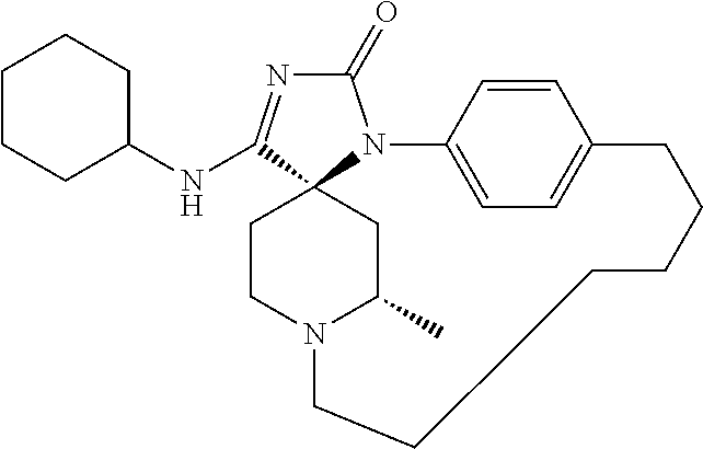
C1(=O)N=C(NC2CCCCC2)C23N1C1=CC=C(C=C1)CCCCCCN(CC2)C(C)C3
